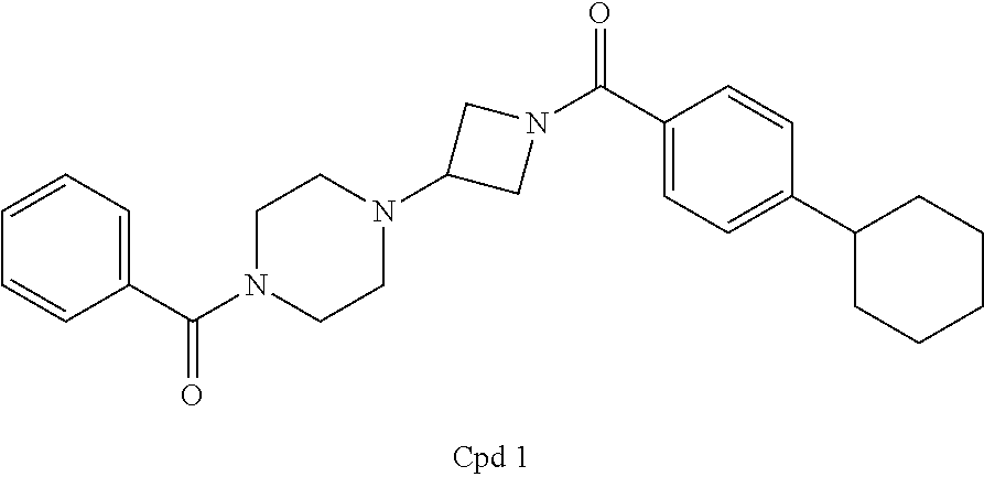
C1N(C(=O)C2=CC=CC=C2)CCN(C2CN(C(=O)C3=CC=C(C4CCCCC4)C=C3)C2)C1
